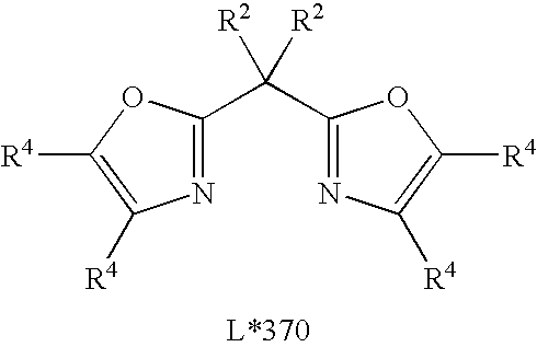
C1(C([R2])([R2])C2=NC([R4])=C([R4])O2)=NC([R4])=C([R4])O1
